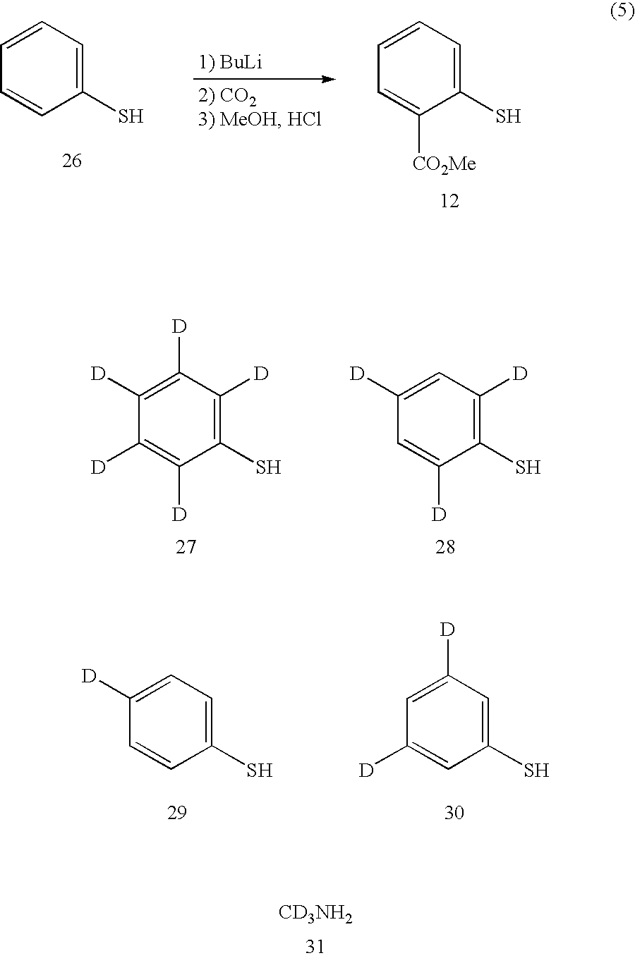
[CD3NH2].C1=C(S)C=CC=C1.C1=C(S)C([CO2Me])=CC=C1.C1([D])=C(S)C([D])=C([D])C([D])=C1[D].C1([D])=C(S)C([D])=CC([D])=C1.C1=C(S)C=CC([D])=C1.C1=C(S)C=C([D])C=C1[D]
